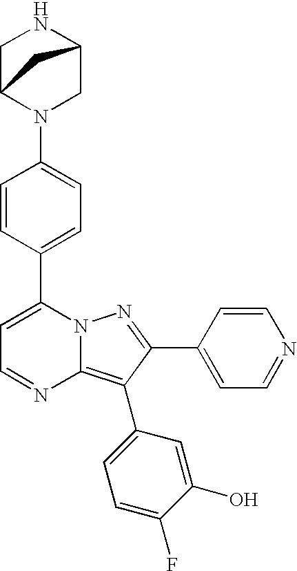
C1C2N(C3=CC=C(C4=CC=NC5=C(C6=CC=C(F)C(O)=C6)C(C6=CC=NC=C6)=NN45)C=C3)CC(N1)C2
